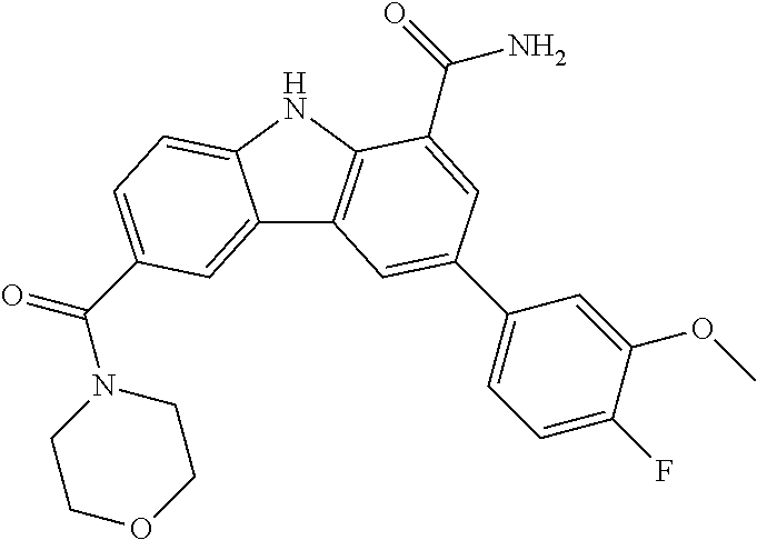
C12=CC(C(=O)N3CCOCC3)=CC=C1NC1=C2C=C(C2=CC=C(F)C(OC)=C2)C=C1C(N)=O
